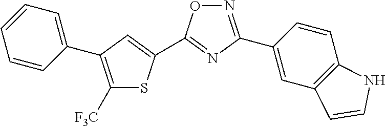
N1=C(C2=CC3=C(C=C2)NC=C3)N=C(C2=CC(C3=CC=CC=C3)=C([F3C])S2)O1
